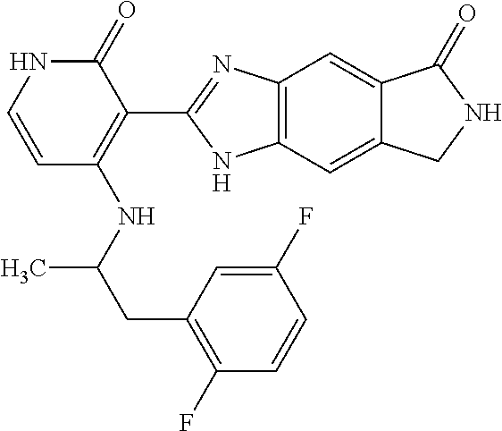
C(C(NC1=C(C2=NC3=C(C=C4C(=C3)C(=O)NC4)N2)C(=O)NC=C1)C)C1=C(F)C=CC(F)=C1
